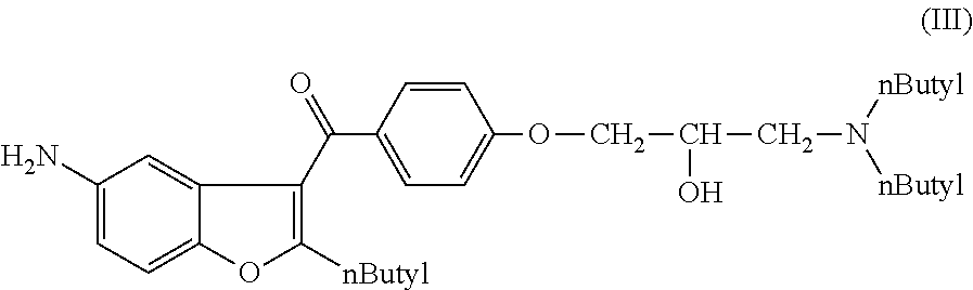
C1(N)=CC=C2C(=C1)C(C(=O)C1=CC=C(OCC(CN([nButyl])[nButyl])O)C=C1)=C([nButyl])O2
